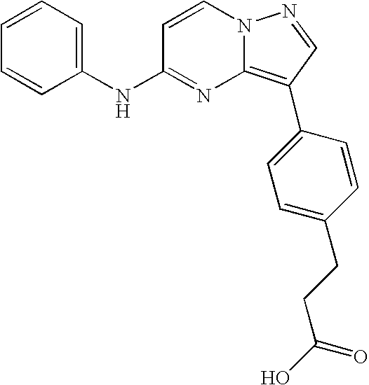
C1=CC=C(NC2=NC3=C(C4=CC=C(CCC(O)=O)C=C4)C=NN3C=C2)C=C1
